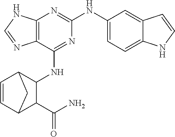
C12=C(N=C(NC3=CC=C4C(=C3)C=CN4)N=C1NC1C3C=CC(C1C(N)=O)C3)NC=N2
